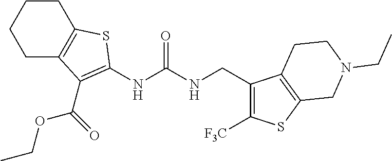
C1CC2=C(CC1)C(C(OCC)=O)=C(NC(NCC1=C([F3C])SC3=C1CCN(CC)C3)=O)S2
